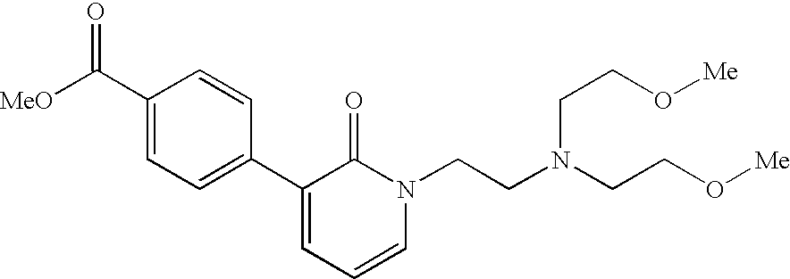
[MeO]C(C1=CC=C(C2=CC=CN(CCN(CCO[Me])CCO[Me])C2=O)C=C1)=O
